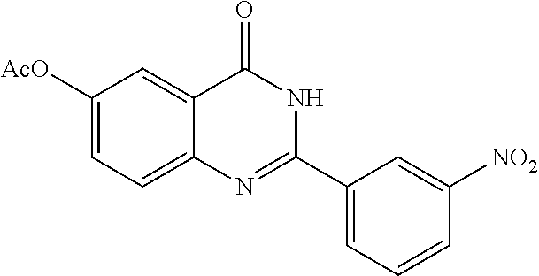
C1([AcO])=CC=C2C(=C1)C(=O)NC(C1=CC=CC([NO2])=C1)=N2
